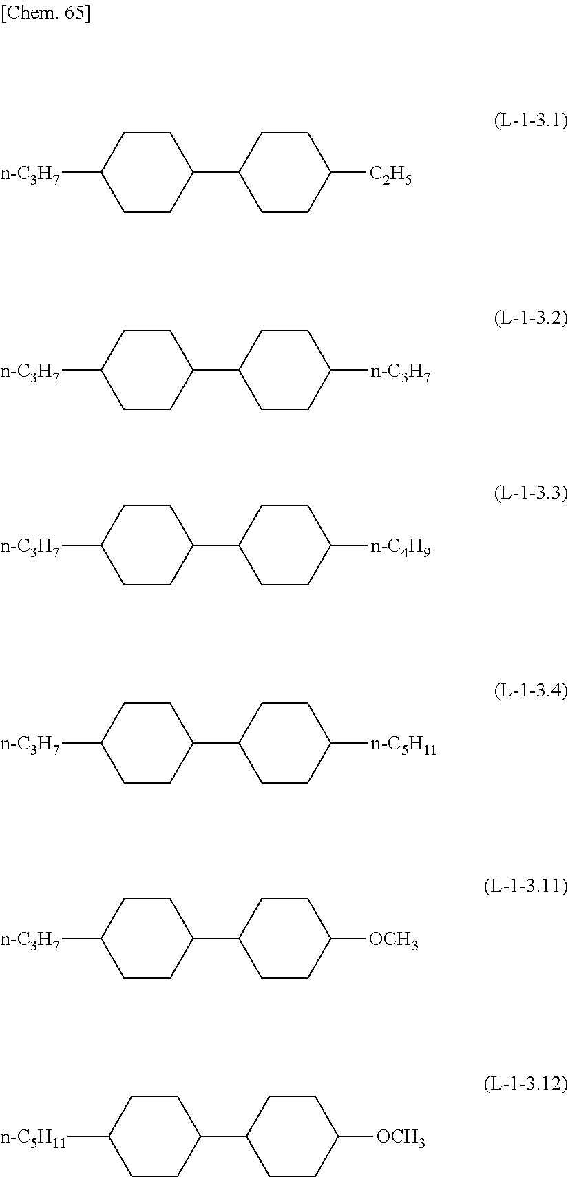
C1(C2CCC([C2H5])CC2)CCC([n-C3H7])CC1.C1(C2CCC([n-C3H7])CC2)CCC([n-C3H7])CC1.C1(C2CCC([n-C4H9])CC2)CCC([n-C3H7])CC1.C1(C2CCC([n-C5H11])CC2)CCC([n-C3H7])CC1.C1(C2CCC([OCH3])CC2)CCC([n-C3H7])CC1.C1(C2CCC([OCH3])CC2)CCC([n-C5H11])CC1
